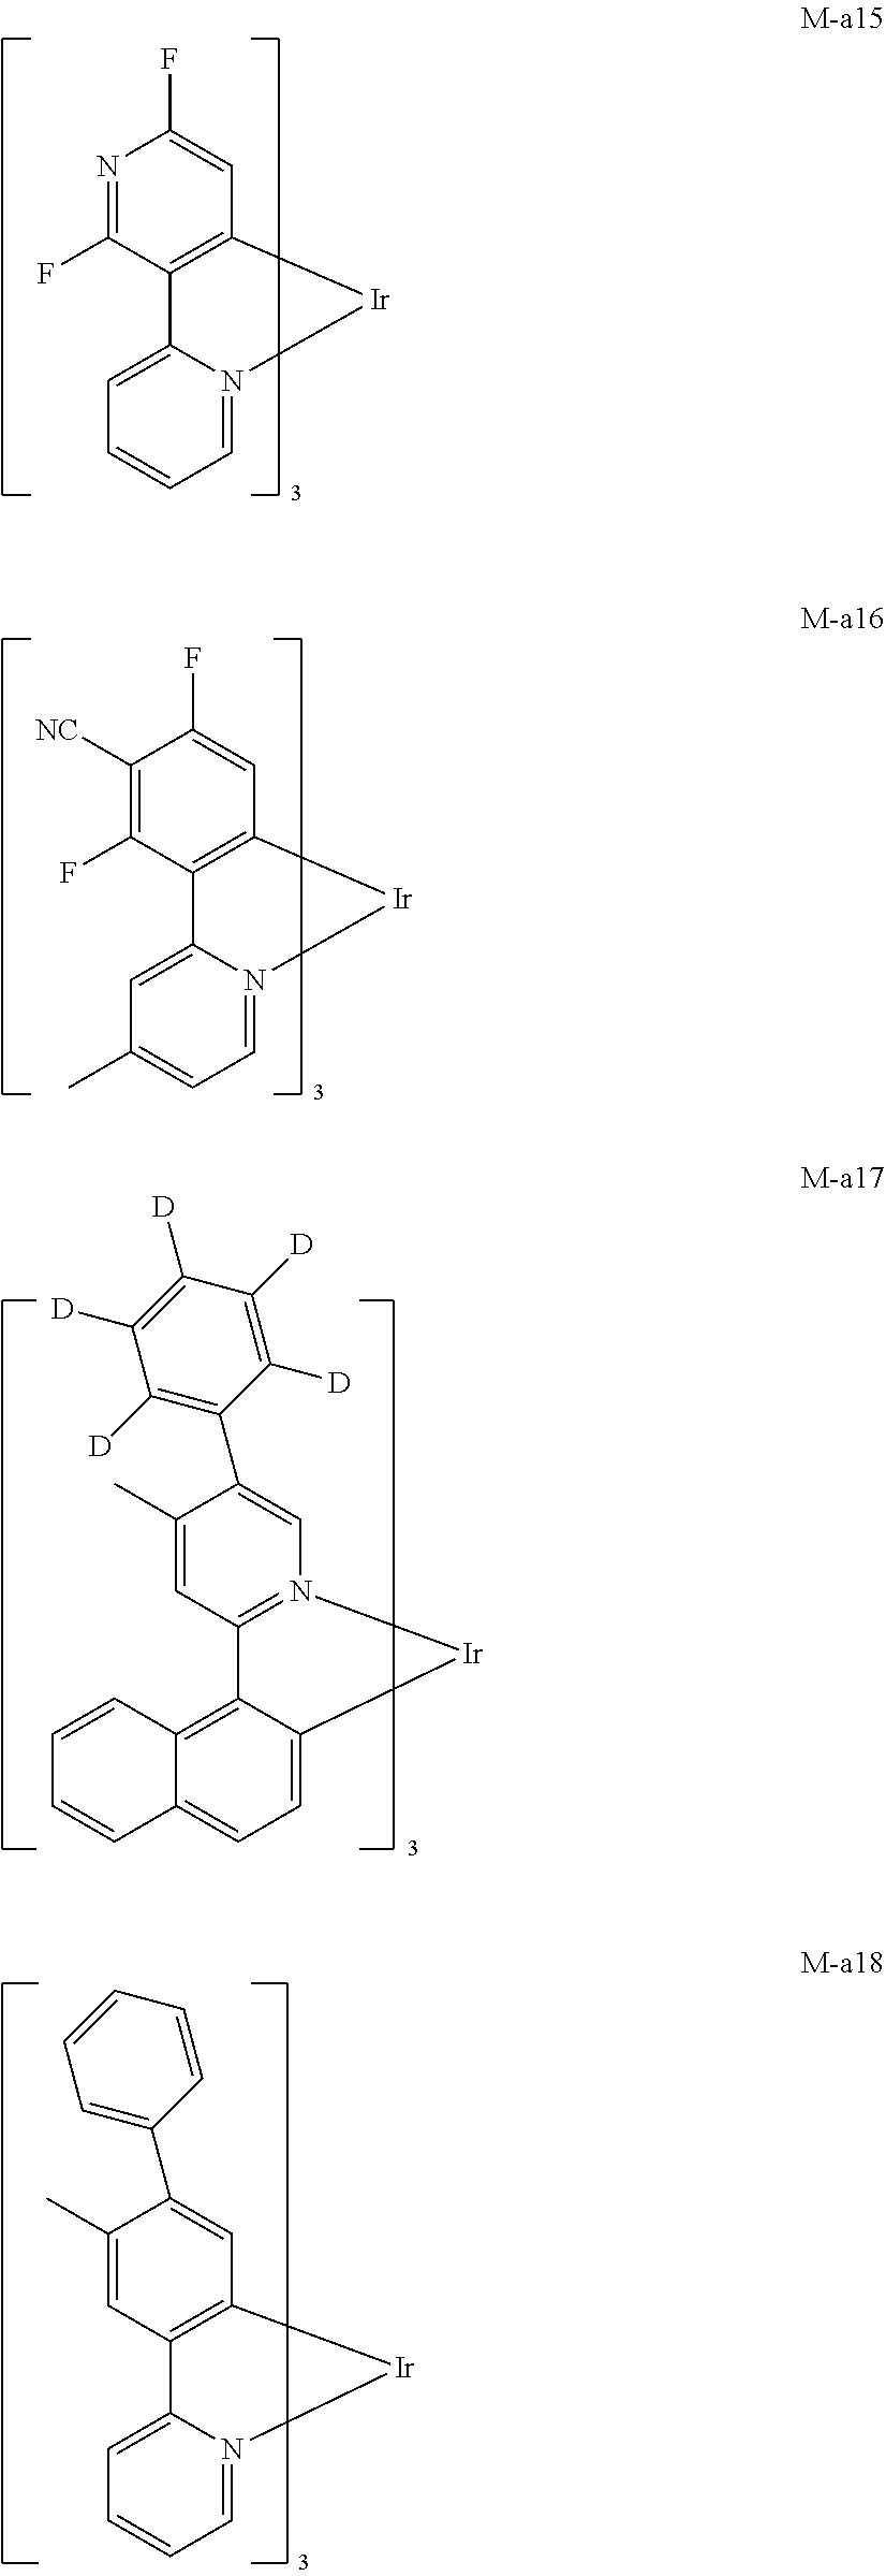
C12=CC=CC=N1[Ir]C1=C2C(F)=NC(F)=C1.C12=CC(C)=CC=N1[Ir]C1=C2C(F)=C([NC])C(F)=C1.C12=C3C(=CC=C1[Ir]N1=C2C=C(C)C(C2=C([D])C([D])=C([D])C([D])=C2[D])=C1)C=CC=C3.C12=CC=CC=N1[Ir]C1=C2C=C(C)C(C2=CC=CC=C2)=C1
